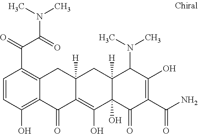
C12([H])C(O)(C(=O)C(C(N)=O)=C(O)C1N(C)C)C(O)=C1C([H])(C2)CC2=C(C(=O)C(=O)N(C)C)C=CC(O)=C2C1=O
